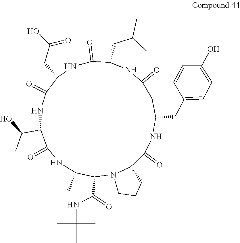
N12C(C(=O)NC(CC3=CC=C(O)C=C3)CC(=O)NC(CC(C)C)C(=O)NC(CC(O)=O)C(=O)NC(C(O)C)C(=O)NC(C)C1C(=O)NC(C)(C)C)CCC2
